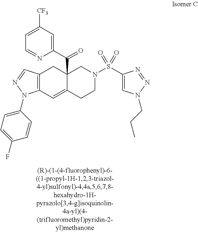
C12=C(C=C3C(C(=O)C4=CC([CF3])=CC=N4)(C1)CN(S(=O)(C1=CN(CCC)N=N1)=O)CC3)N(C1=CC=C(F)C=C1)N=C2
